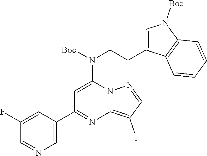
C1=C(C2=NC3=C(I)C=NN3C(N(CCC3=CN([Boc])C4=C3C=CC=C4)[Boc])=C2)C=C(F)C=N1
